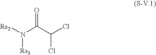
N([Rs3])([Rs2])C(C(Cl)Cl)=O
